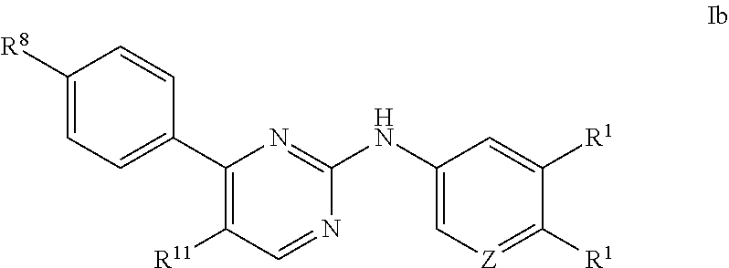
C1(C2=CC=C([R8])C=C2)=C([R11])C=NC(NC2=C[Z]=C([R1])C([R1])=C2)=N1
